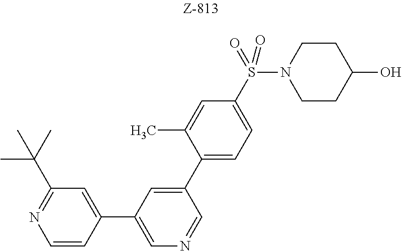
C1=CC(C2=CN=CC(C3=CC=C(S(N4CCC(O)CC4)(=O)=O)C=C3C)=C2)=CC(C(C)(C)C)=N1
